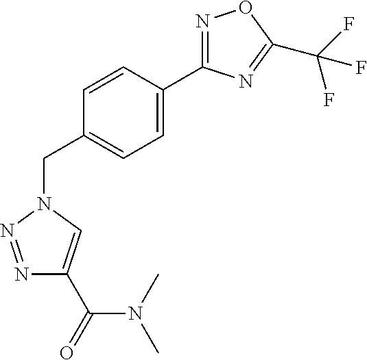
C1(C2=CC=C(CN3C=C(C(=O)N(C)C)N=N3)C=C2)=NOC(C(F)(F)F)=N1
